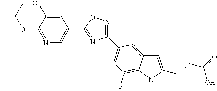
C1(OC(C)C)=NC=C(C2=NC(C3=CC(F)=C4C(=C3)C=C(CCC(=O)O)N4)=NO2)C=C1Cl
